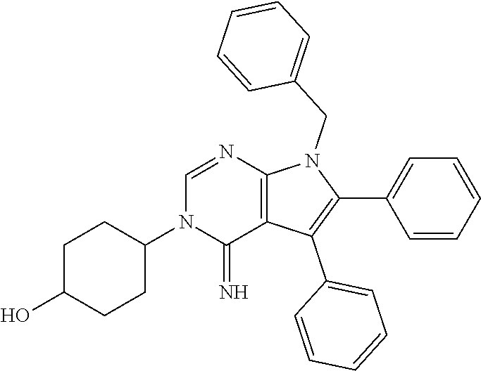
C1(C2=CC=CC=C2)=C(C2=CC=CC=C2)C2=C(N1CC1=CC=CC=C1)N=CN(C1CCC(O)CC1)C2=N
